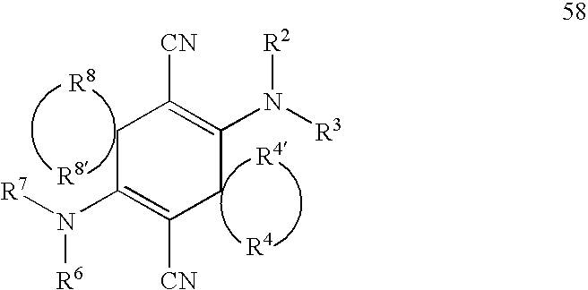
[R4].[R4].N([R6])(C1=C([CN])CC(N([R3])[R2])=C([CN])C1)[R7].[R8].[R8]
